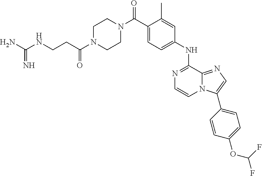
C1(C)=CC(NC2=NC=CN3C2=NC=C3C2=CC=C(OC(F)F)C=C2)=CC=C1C(N1CCN(C(CCNC(N)=N)=O)CC1)=O
